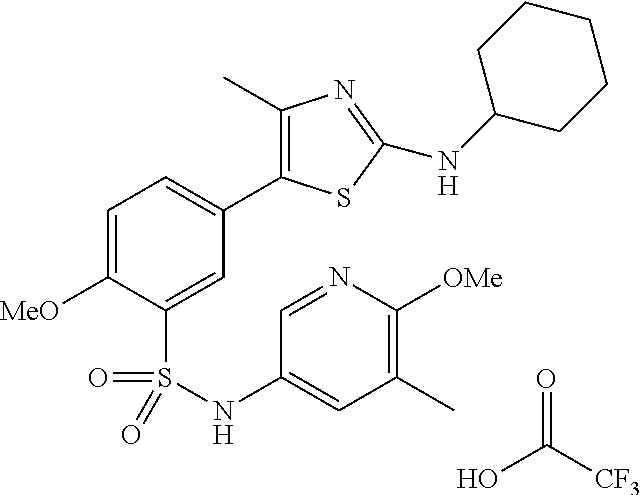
C1=C([MeO])C(S(=O)(=O)NC2=CC(C)=C([OMe])N=C2)=CC(C2=C(C)N=C(NC3CCCCC3)S2)=C1.OC(=O)[CF3]
